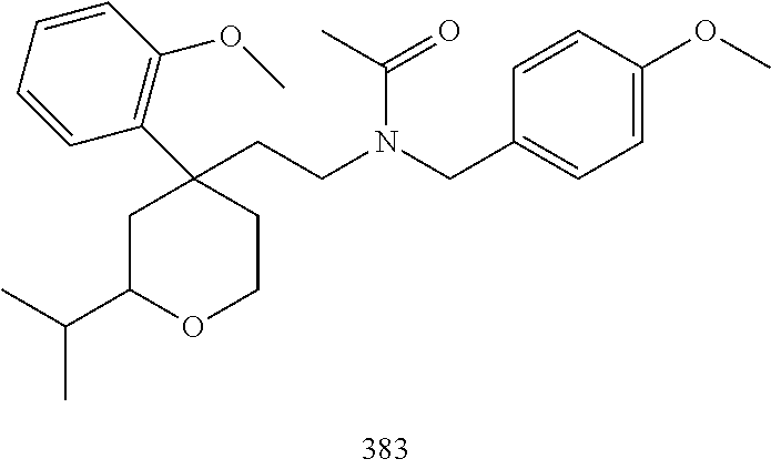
C1=CC(OC)=C(C2(CCN(CC3=CC=C(OC)C=C3)C(C)=O)CC(C(C)C)OCC2)C=C1
